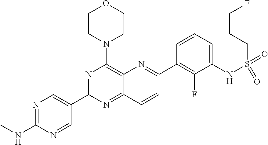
N1=C(NC)N=CC(C2=NC(N3CCOCC3)=C3C(=N2)C=CC(C2=C(F)C(NS(=O)(=O)CCCF)=CC=C2)=N3)=C1
